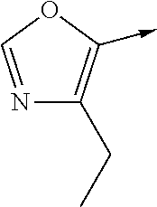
N1=COC(->C)=C1CC
